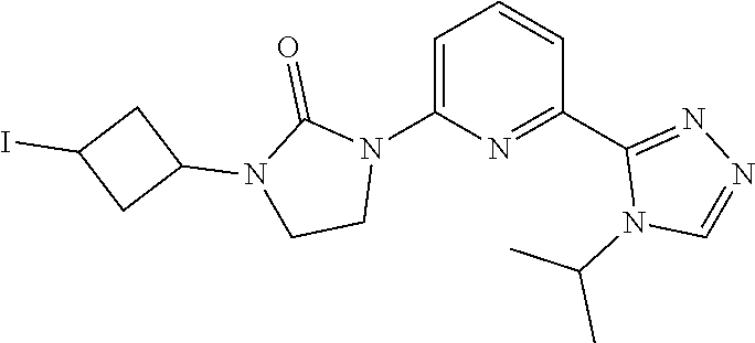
C1=C(N2C(=O)N(C3CC(I)C3)CC2)N=C(C2=NN=CN2C(C)C)C=C1
